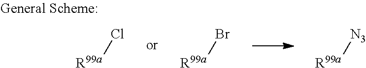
Cl[R99a].Br[R99a].[N3][R99a]
